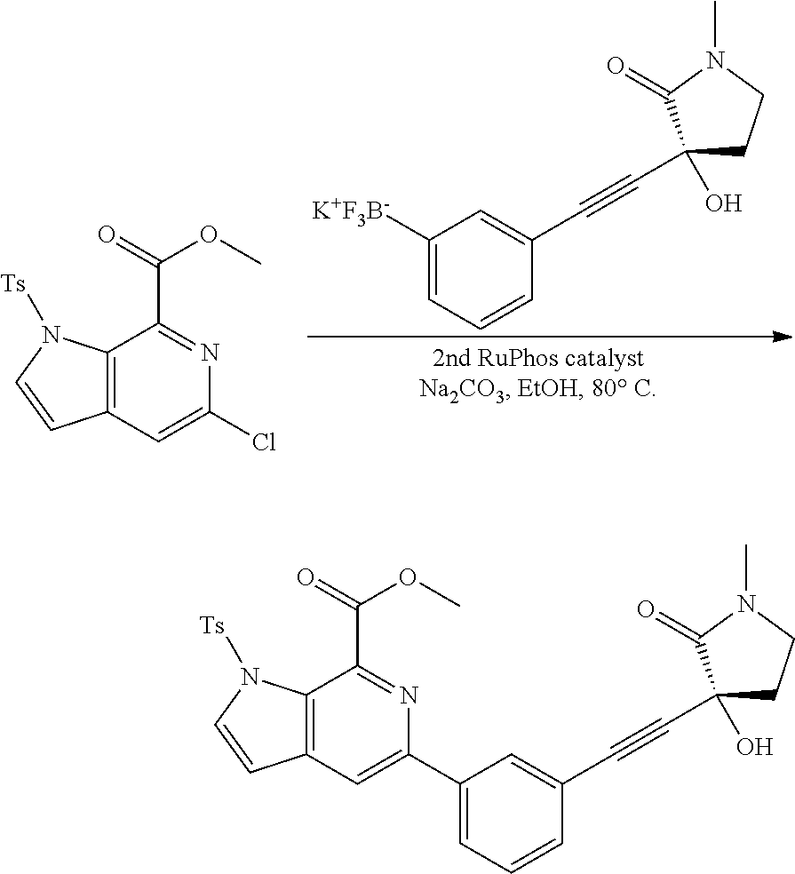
C1([K+F3B-])=CC=CC(C#CC2(O)CCN(C)C2=O)=C1.C12=C(C=C(Cl)N=C1C(=O)OC)C=CN2[Ts].C1(C2=CC3=C(C(C(=O)OC)=N2)N([Ts])C=C3)=CC=CC(C#CC2(O)CCN(C)C2=O)=C1
